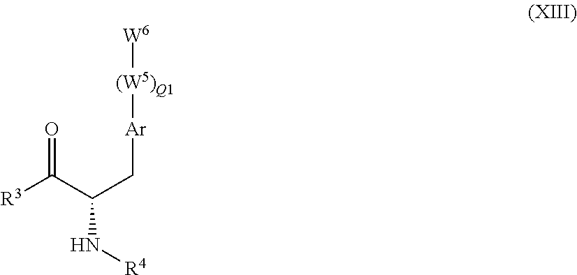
[R3]C(C(C[Ar][(W5)Q1][W6])N[R4])=O
